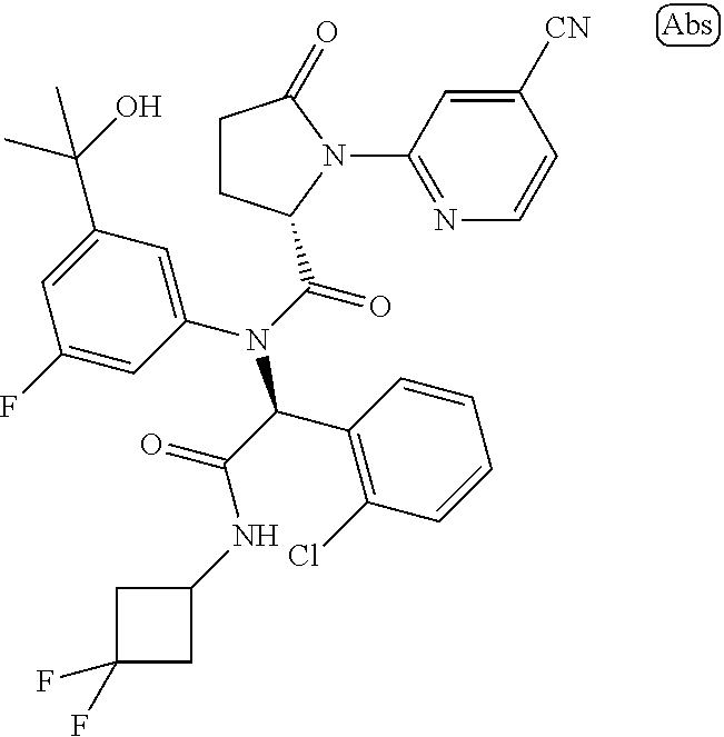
C1CC(C(N(C2=CC(C(C)(O)C)=CC(F)=C2)C(C(=O)NC2CC(F)(F)C2)C2=C(Cl)C=CC=C2)=O)N(C2=NC=CC([CN])=C2)C1=O
